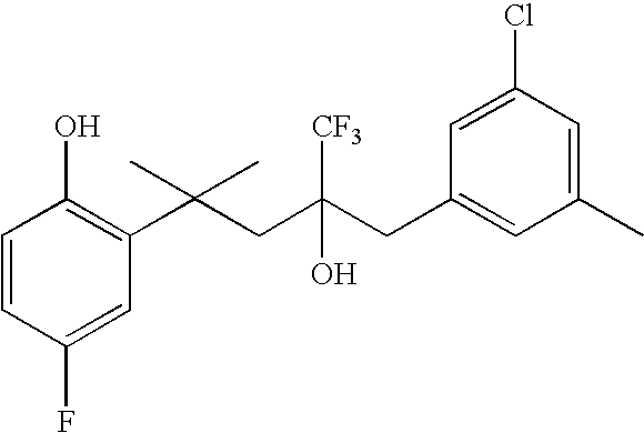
C1(F)=CC(C(CC(CC2=CC(C)=CC(Cl)=C2)(O)[CF3])(C)C)=C(O)C=C1
